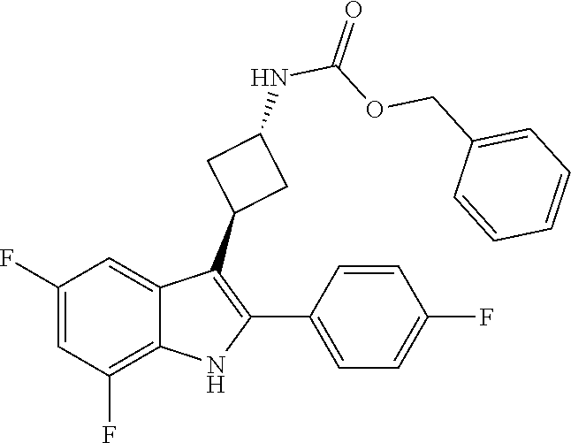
O=C(NC1CC(C2=C(C3=CC=C(F)C=C3)NC3=C(F)C=C(F)C=C32)C1)OCC1=CC=CC=C1
